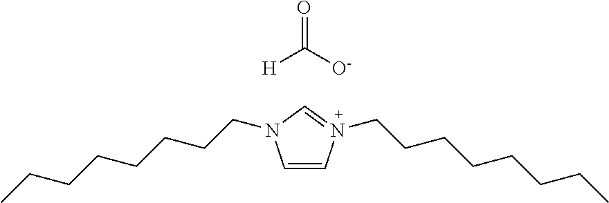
C1=CN(CCCCCCCC)=CN1CCCCCCCC.O=C([H])[O-]
